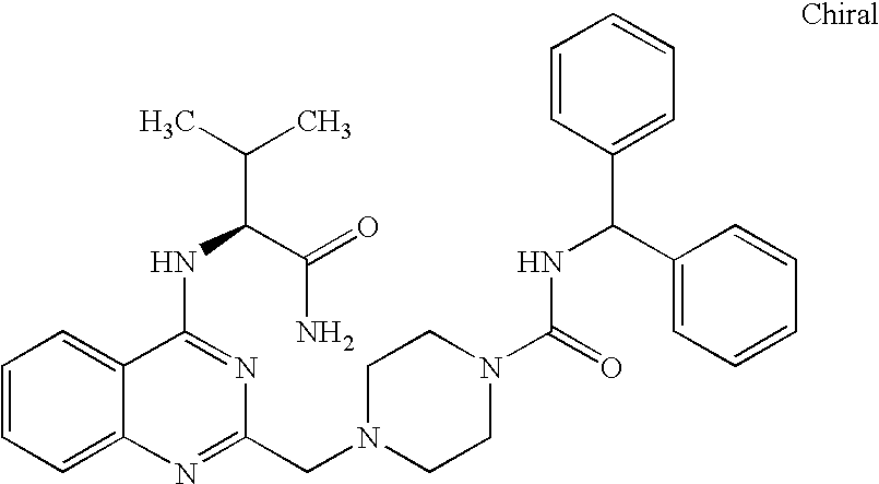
C1=CC=C2C(=C1)C(NC(C(=O)N)C(C)C)=NC(CN1CCN(C(=O)NC(C3=CC=CC=C3)C3=CC=CC=C3)CC1)=N2
